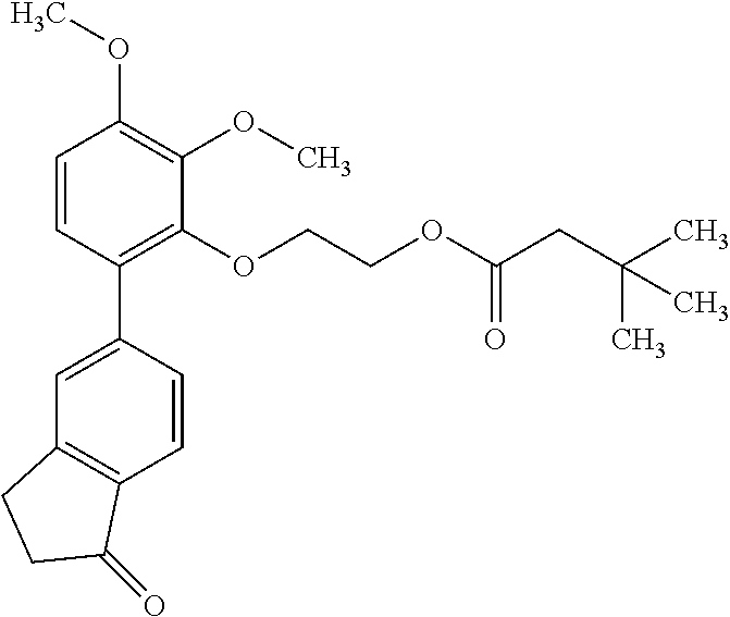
C1=CC(C2=CC3=C(C=C2)C(=O)CC3)=C(OCCOC(CC(C)(C)C)=O)C(OC)=C1OC
